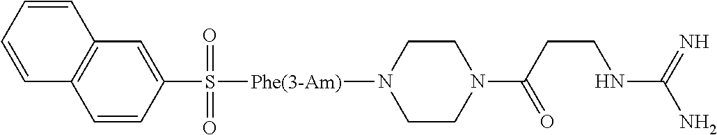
C1=CC2=C(C=C1)C=C(S(=O)(=O)[Phe(3-Am)]N1CCN(C(CCNC(N)=N)=O)CC1)C=C2
